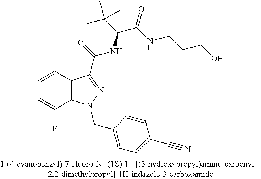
C1=CC2=C(C(F)=C1)N(CC1=CC=C(C#N)C=C1)N=C2C(NC(C(C)(C)C)C(NCCCO)=O)=O
